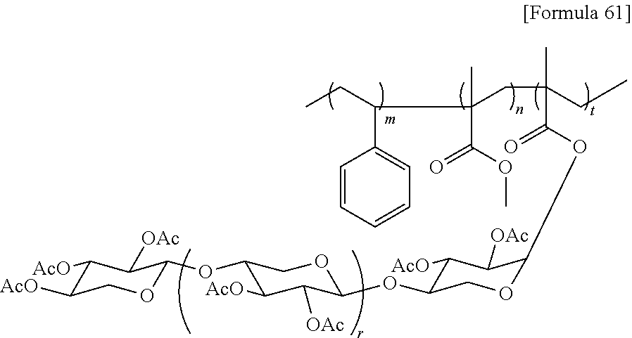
C1([AcO])C(OC2C([OAc])C([AcO])C(OC3OCC([AcO])C([AcO])C3[OAc])CO2)COC(OC(=O)C(CC(C(CC)C2=CC=CC=C2)(C)C(=O)OC)(CC)C)C1[OAc]
